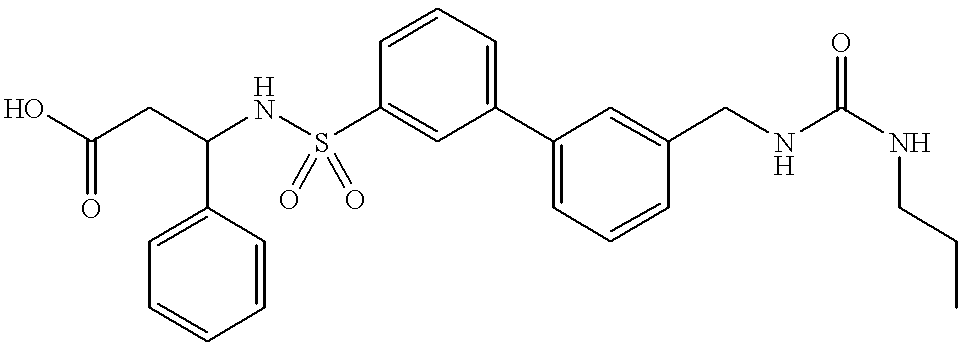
OC(CC(NS(C1=CC(C2=CC=CC(CNC(NCCC)=O)=C2)=CC=C1)(=O)=O)C1=CC=CC=C1)=O
